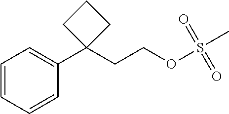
C1=CC=CC(C2(CCOS(C)(=O)=O)CCC2)=C1
